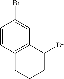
C1=CC2=C(C=C1Br)C(Br)CCC2
